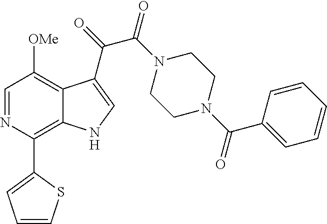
C1(C2=C3C(=C([OMe])C=N2)C(C(=O)C(N2CCN(C(C4=CC=CC=C4)=O)CC2)=O)=CN3)=CC=CS1
